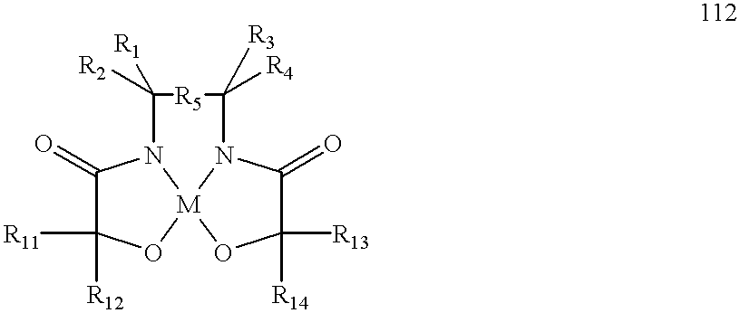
C1(=O)C([R12])([R11])O[M]23N1C([R2])([R1])[R5]C([R4])([R3])N2C(=O)C([R14])([R13])O3
